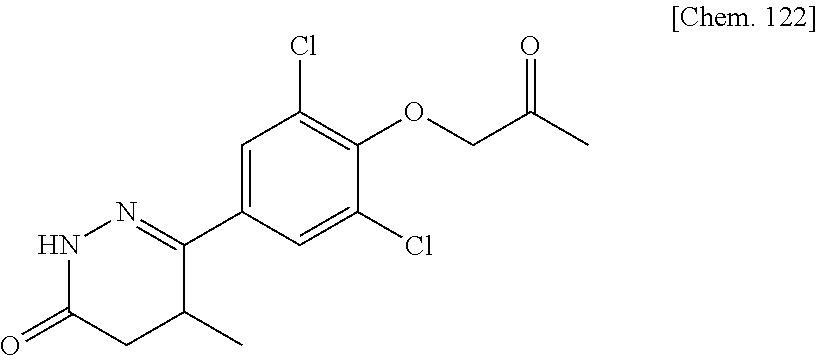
N1C(=O)CC(C)C(C2=CC(Cl)=C(OCC(C)=O)C(Cl)=C2)=N1
